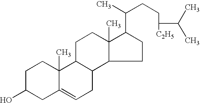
C1C(O)CC2=CCC3C(C2(C)C1)CCC1(C)C3CCC1C(CCC(C(C)C)[C2H5])C
